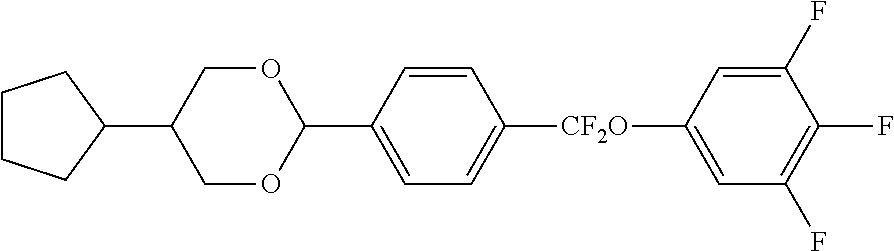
C1(C2CCCC2)COC(C2=CC=C([CF2O]C3=CC(F)=C(F)C(F)=C3)C=C2)OC1
